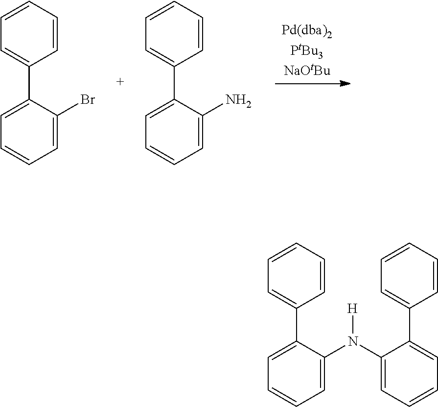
C1=C(C2=CC=CC=C2)C(N)=CC=C1.C1=CC=CC(C2=CC=CC=C2Br)=C1.C1=CC=CC(C2=CC=CC=C2N([H])C2=CC=CC=C2C2=CC=CC=C2)=C1
